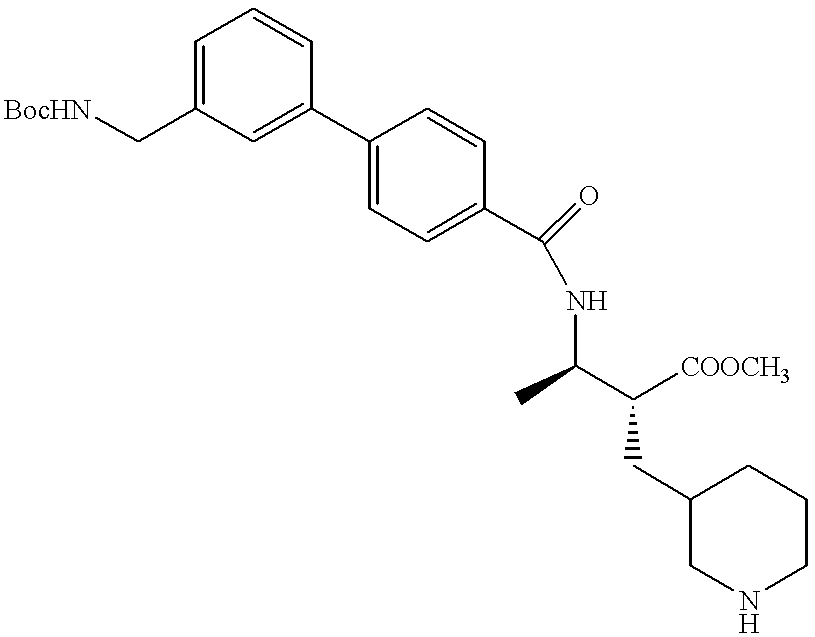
C1(C2=CC(C[BocHN])=CC=C2)=CC=C(C(NC(C([COOCH3])CC2CNCCC2)C)=O)C=C1
